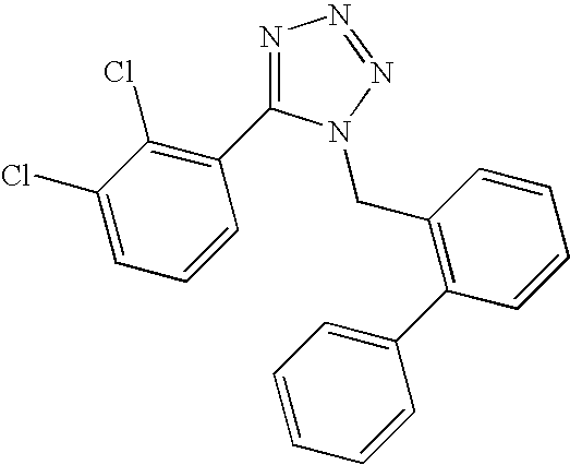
N1=C(C2=C(Cl)C(Cl)=CC=C2)N(CC2=C(C3=CC=CC=C3)C=CC=C2)N=N1
